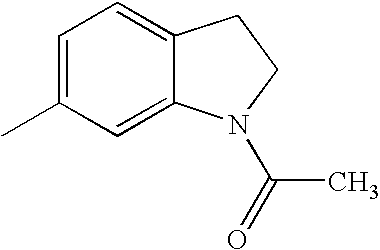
C1=C2C(=CC=C1C)CCN2C(C)=O
